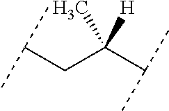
C(C(C(C)C)([H])C)C(C)C
